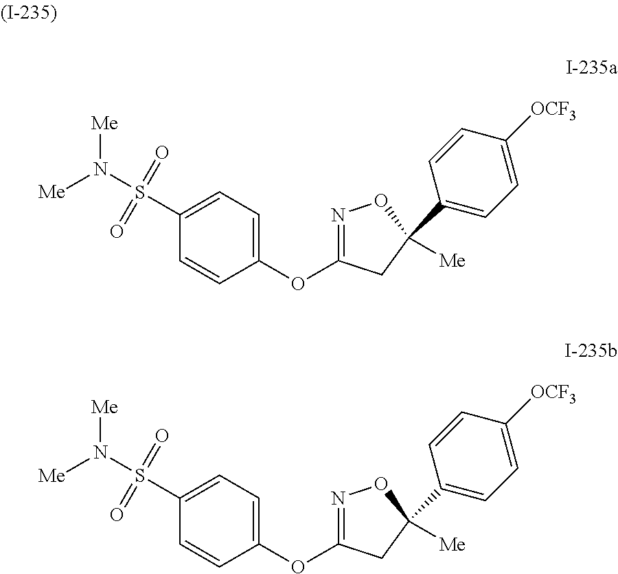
N1=C(OC2=CC=C(S(N([Me])[Me])(=O)=O)C=C2)CC(C2=CC=C([OCF3])C=C2)([Me])O1.N1=C(OC2=CC=C(S(N([Me])[Me])(=O)=O)C=C2)CC(C2=CC=C([OCF3])C=C2)([Me])O1
